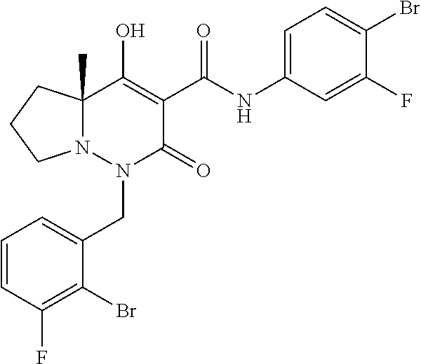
C1=CC(F)=C(Br)C(CN2C(=O)C(C(=O)NC3=CC=C(Br)C(F)=C3)=C(O)C3(C)N2CCC3)=C1
